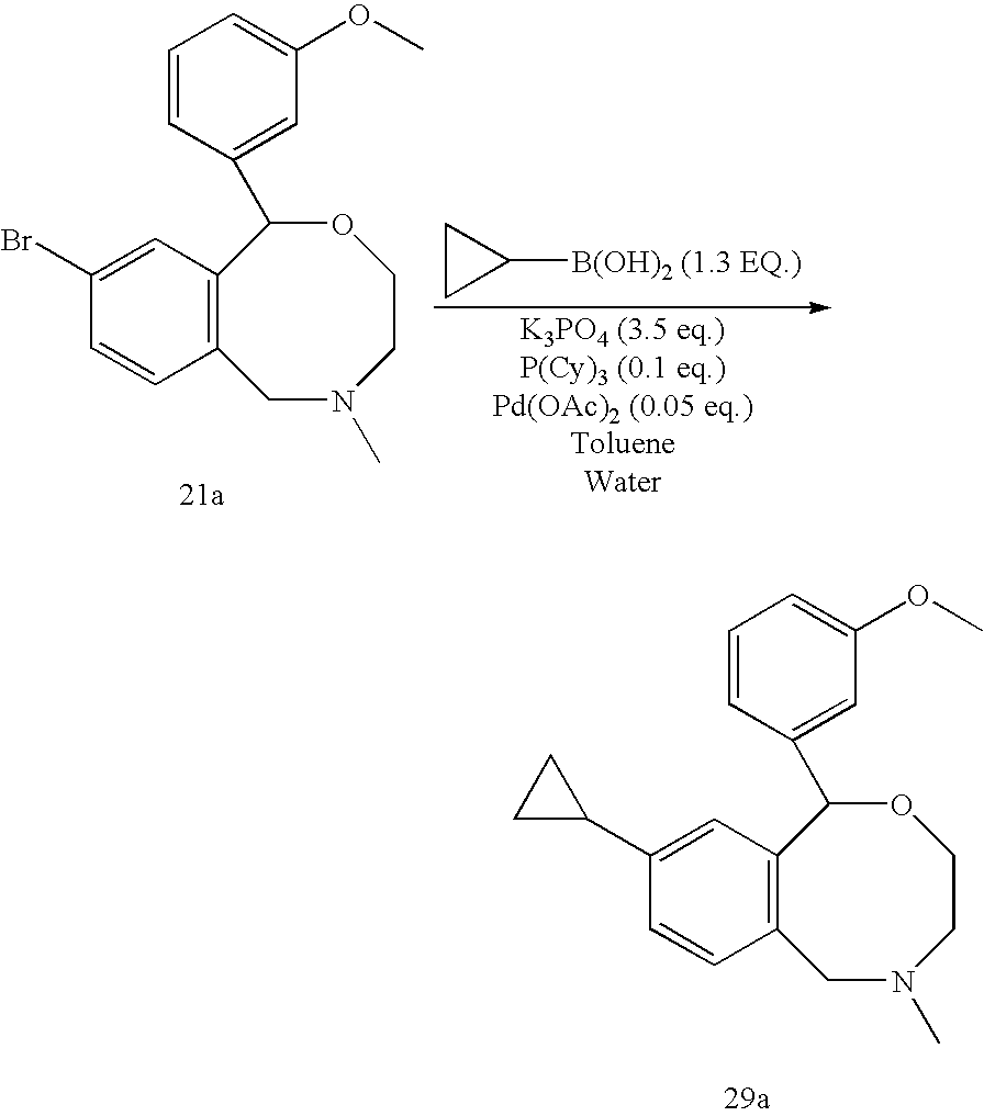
C12=C(C=C(Br)C=C1)C(C1=CC(OC)=CC=C1)OCCN(C)C2.C1CC1[B(OH)2 (1.3 EQ.)].C12=C(C=C(C3CC3)C=C1)C(C1=CC(OC)=CC=C1)OCCN(C)C2
